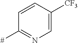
C1=CC([CF3])=CN=C1[#]
